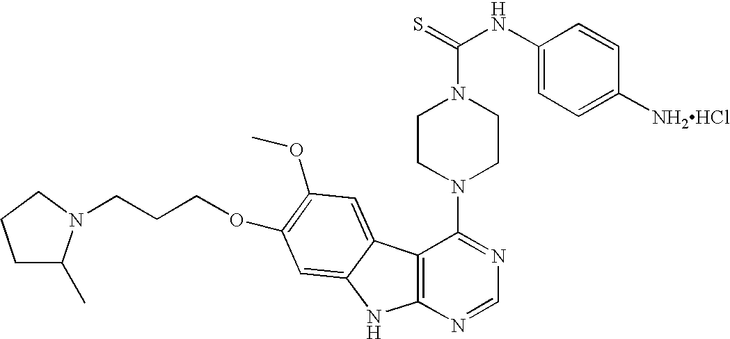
C12=C(N=CN=C1N1CCN(C(=S)NC3=CC=C([NH2HCl])C=C3)CC1)NC1=CC(OCCCN3C(C)CCC3)=C(OC)C=C21
